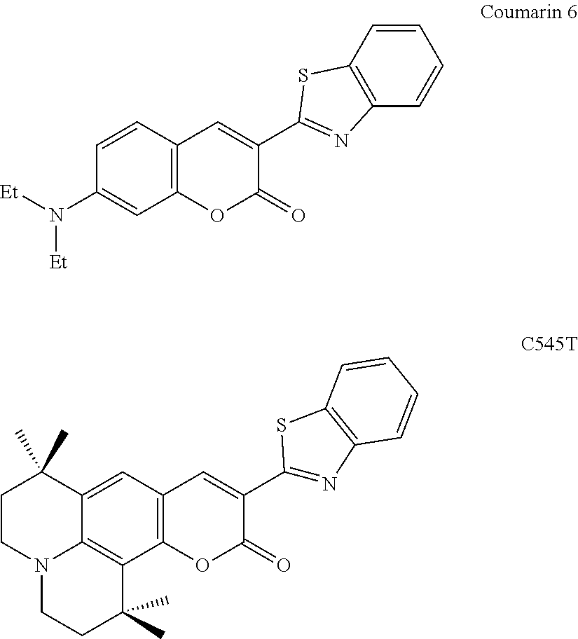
C12=CC3=C(C4=C1N(CCC2(C)C)CCC4(C)C)OC(=O)C(C1=NC2=C(S1)C=CC=C2)=C3.C1=CC2=C(C=C1N([Et])[Et])OC(=O)C(C1=NC3=C(S1)C=CC=C3)=C2
